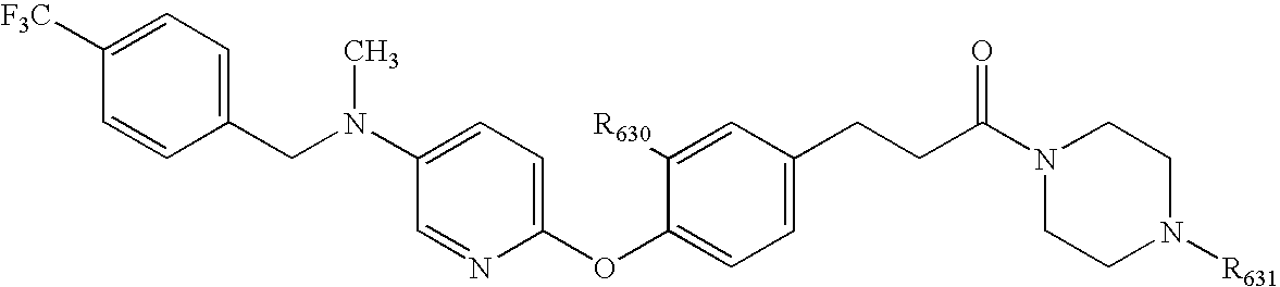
C1=CC(CN(C2=CC=C(OC3=CC=C(CCC(N4CCN([R631])CC4)=O)C=C3[R630])N=C2)C)=CC=C1[F3C]
